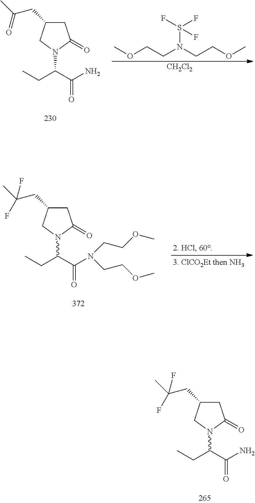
C1(CC(C)(F)F)CC(=O)N(C(C(N)=O)CC)C1.C1(CC(C)=O)CC(=O)N(C(C(N)=O)CC)C1.COCCN(CCOC)S(F)(F)F.[CH2Cl2].C1(CC(C)(F)F)CC(=O)N(C(C(N(CCOC)CCOC)=O)CC)C1
